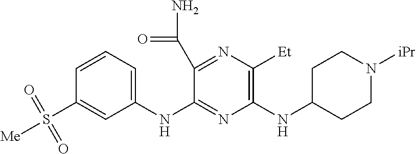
N(C1=C([Et])N=C(C(N)=O)C(NC2=CC=CC(S([Me])(=O)=O)=C2)=N1)C1CCN([iPr])CC1
